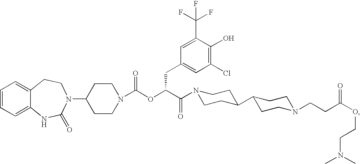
C1=CC=C2C(=C1)CCN(C1CCN(C(OC(C(=O)N3CCC(C4CCN(CCC(OCCN(C)C)=O)CC4)CC3)CC3=CC(Cl)=C(O)C(C(F)(F)F)=C3)=O)CC1)C(=O)N2
